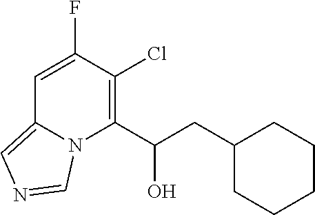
C1=C(F)C(Cl)=C(C(CC2CCCCC2)O)N2C1=CN=C2
